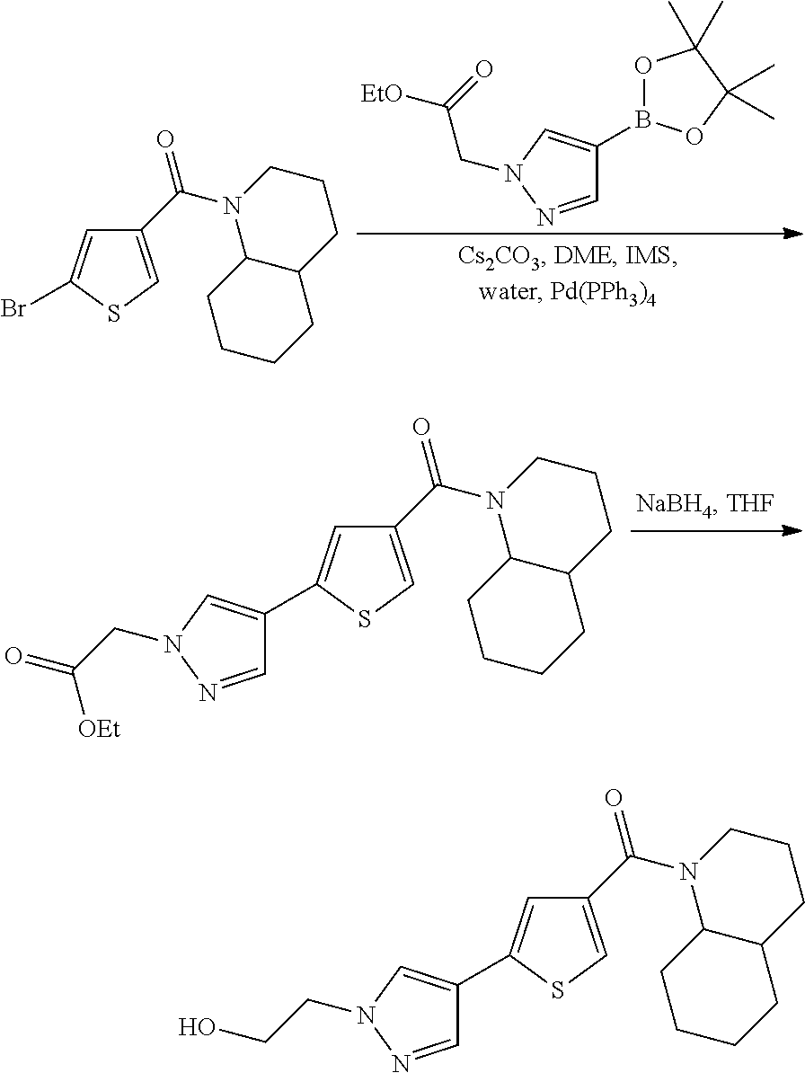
C1(C(=O)N2C3C(CCC2)CCCC3)=CSC(Br)=C1.C1=NN(CC(=O)[EtO])C=C1B1OC(C)(C)C(C)(C)O1.C1(C(=O)N2C3C(CCC2)CCCC3)=CSC(C2=CN(CC([OEt])=O)N=C2)=C1.C1(C(=O)N2C3C(CCC2)CCCC3)=CSC(C2=CN(CCO)N=C2)=C1
